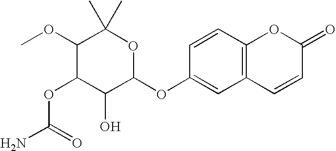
C1=CC(OC2OC(C)(C)C(OC)C(OC(N)=O)C2O)=CC2=C1OC(=O)C=C2
